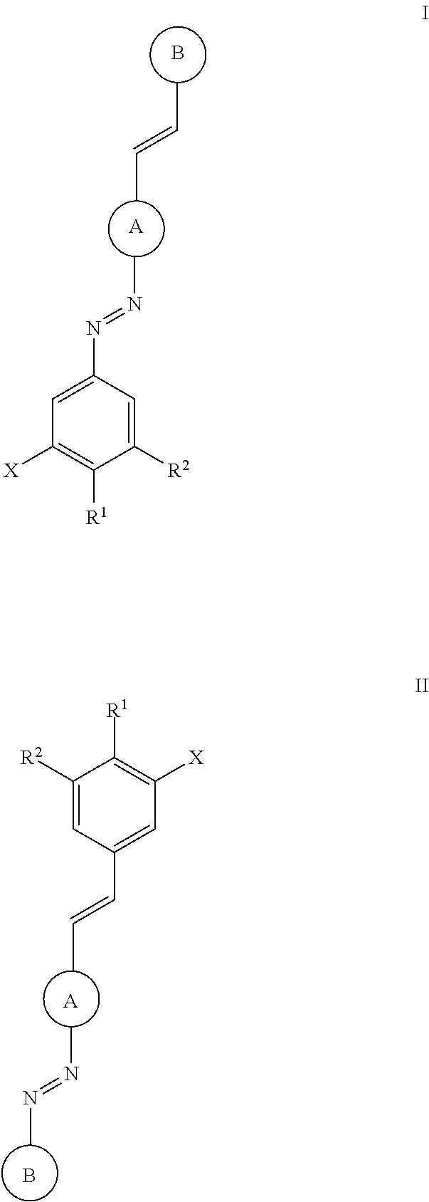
C(C)=CC.B.[A].CN=NC1=CC([X])=C([R1])C([R2])=C1.N(C)=NC.B.[A].CC=CC1=CC([X])=C([R1])C([R2])=C1
